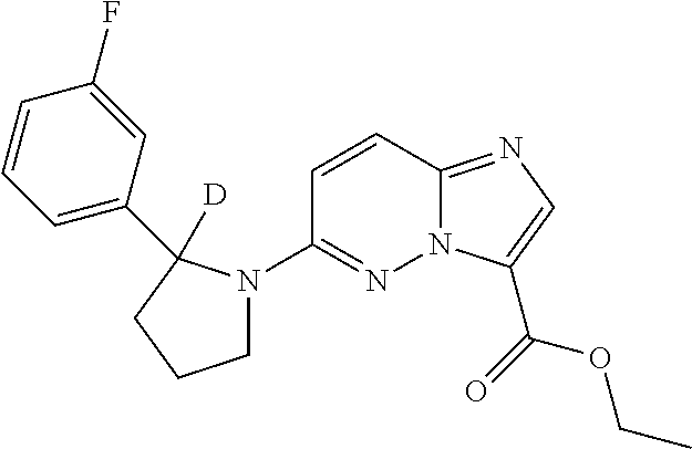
N12C(=NC=C1C(=O)OCC)C=CC(N1CCCC1(C1=CC=CC(F)=C1)[D])=N2
